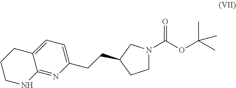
C12=NC(CCC3CN(C(OC(C)(C)C)=O)CC3)=CC=C1CCCN2
